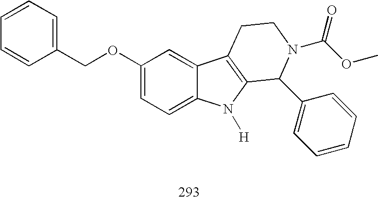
C1(OCC2=CC=CC=C2)=CC=C2C(=C1)C1=C(N2[H])C(C2=CC=CC=C2)N(C(OC)=O)CC1
